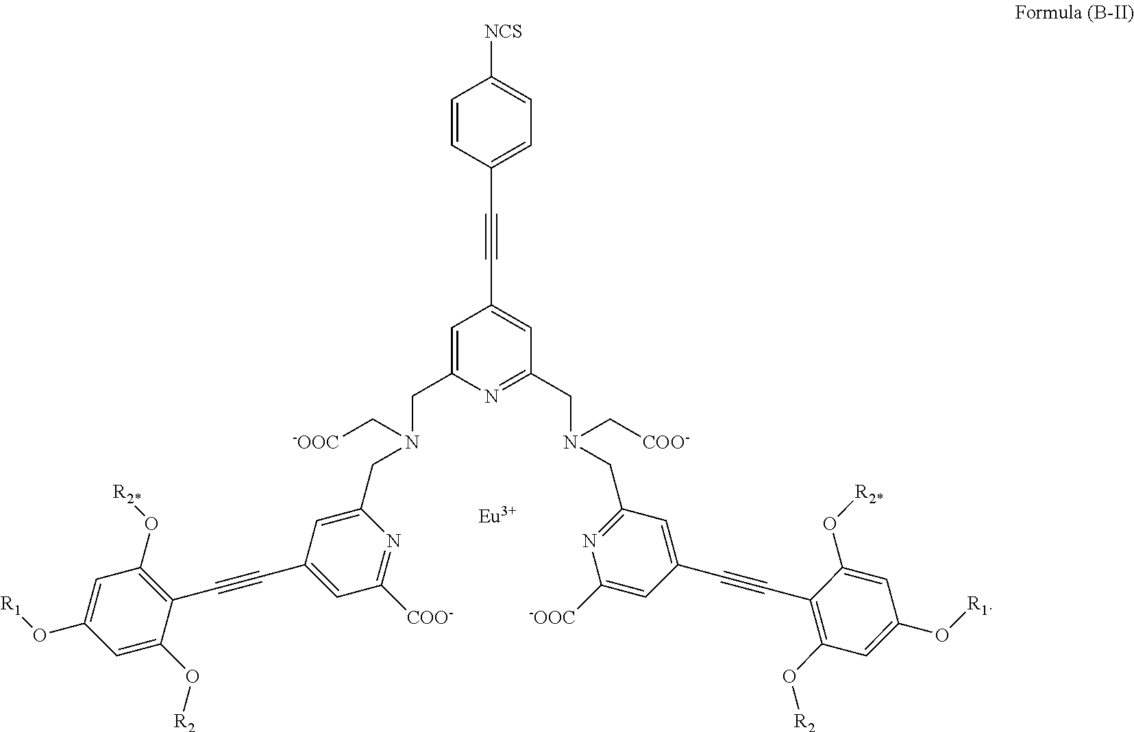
C1=CC(C#CC2=CC(CN(CC3=NC([-OOC])=CC(C#CC4=C(O[R2])C=C(O[R1])C=C4O[R2*])=C3)C[COO-])=NC(CN(CC3=CC(C#CC4=C(O[R2*])C=C(O[R1])C=C4O[R2])=CC([COO-])=N3)C[-OOC])=C2)=CC=C1[NCS].[Eu]
